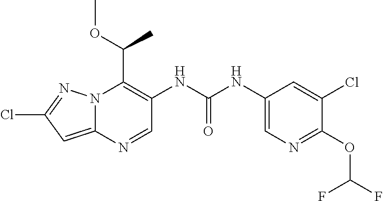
N12C(=CC(Cl)=N1)N=CC(NC(NC1=CN=C(OC(F)F)C(Cl)=C1)=O)=C2C(OC)C
